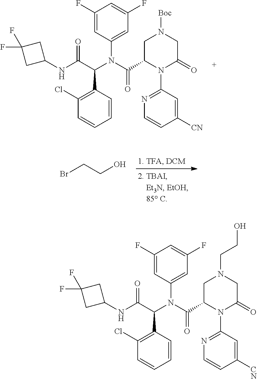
C1(C(N(C(C(NC2CC(F)(F)C2)=O)C2=C(Cl)C=CC=C2)C2=CC(F)=CC(F)=C2)=O)N(C2=NC=CC([CN])=C2)C(=O)CN([Boc])C1.BrCCO.C1(C(N(C(C(NC2CC(F)(F)C2)=O)C2=C(Cl)C=CC=C2)C2=CC(F)=CC(F)=C2)=O)N(C2=NC=CC([CN])=C2)C(=O)CN(CCO)C1
